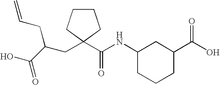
C1(NC(C2(CC(CC=C)C(=O)O)CCCC2)=O)CCCC(C(O)=O)C1
